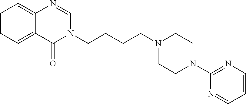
C(CCN1CCN(C2=NC=CC=N2)CC1)CN1C=NC2=CC=CC=C2C1=O
